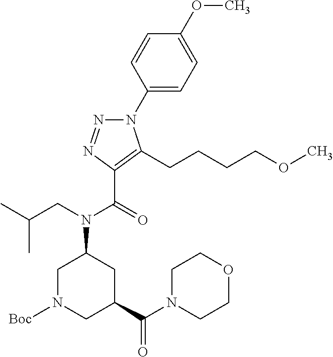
C1(N2N=NC(C(=O)N(CC(C)C)C3CN([Boc])CC(C(=O)N4CCOCC4)C3)=C2CCCCOC)=CC=C(OC)C=C1
